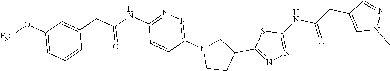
[F3C]OC1=CC=CC(CC(NC2=NN=C(N3CCC(C4=NN=C(NC(CC5=CN(C)N=C5)=O)S4)C3)C=C2)=O)=C1
